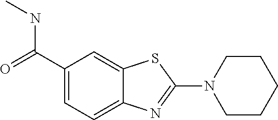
C1(C(=O)NC)=CC=C2C(=C1)SC(N1CCCCC1)=N2
